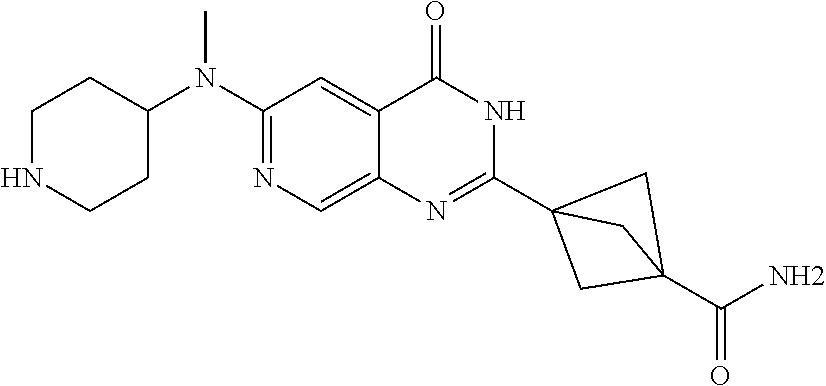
C1NCCC(N(C2=NC=C3C(=C2)C(=O)NC(C24CC(C(=O)N)(C2)C4)=N3)C)C1
